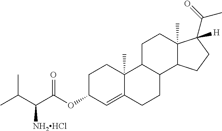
C12(C)C3C(C4C(C)(CC3)C(C(C)=O)([H])CC4)CCC1=CC(OC(C(C(C)C)[NH2HCl])=O)CC2
